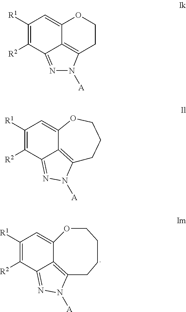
C1([R1])=C([R2])C2=NN([A])C3=C2C(=C1)OCC3.C1([R1])=C([R2])C2=NN([A])C3=C2C(=C1)OCCC3.C1([R1])=C([R2])C2=NN([A])C3=C2C(=C1)OCCCC3
